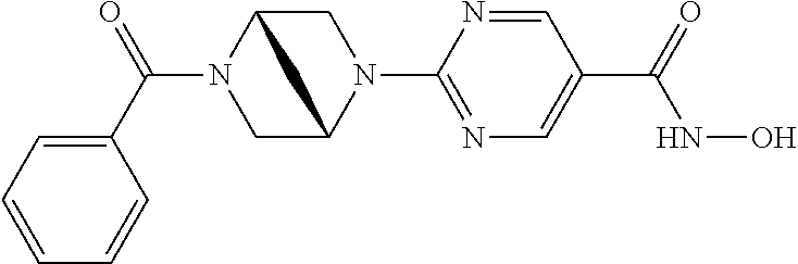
N1(C(C2=CC=CC=C2)=O)CC2N(C3=NC=C(C(=O)NO)C=N3)CC1C2
